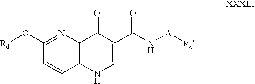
C1=CC2=C(N=C1O[Rd])C(=O)C(C(N[A][Ra])=O)=CN2
